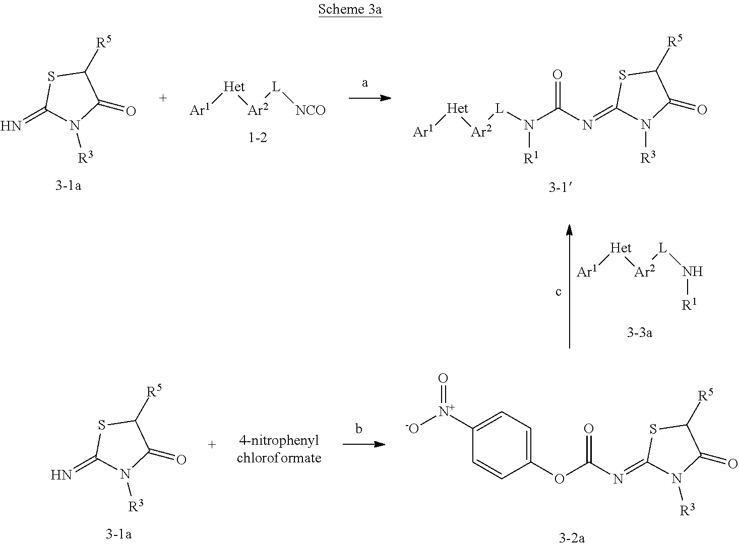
[Ar1][Het][Ar2][L]N[R1].N=C1SC([R5])C(=O)N1[R3].C1(OC(N=C2SC([R5])C(=O)N2[R3])=O)=CC=C([N+]([-O])=O)C=C1.N=C1SC([R5])C(=O)N1[R3].[Ar1][Het][Ar2][L][NCO].N(C(N=C1SC([R5])C(=O)N1[R3])=O)([R1])[L][Ar2][Het][Ar1]
